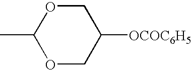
CC1OCC([OCOC6H5])CO1
